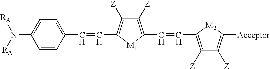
C1([Z])=C(C=CC2=C([Z])C([Z])=C([Acceptor])[M2]2)[M1]C(C=CC2=CC=C(N([RA])[RA])C=C2)=C1[Z]
